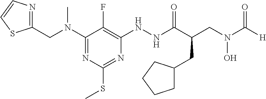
[H]C(N(CC(C(NNC1=C(F)C(N(CC2=NC=CS2)C)=NC(SC)=N1)=O)CC1CCCC1)O)=O
